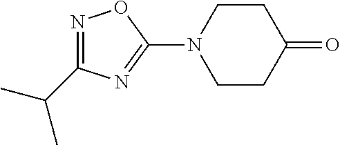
C1(N2CCC(=O)CC2)=NC(C(C)C)=NO1
